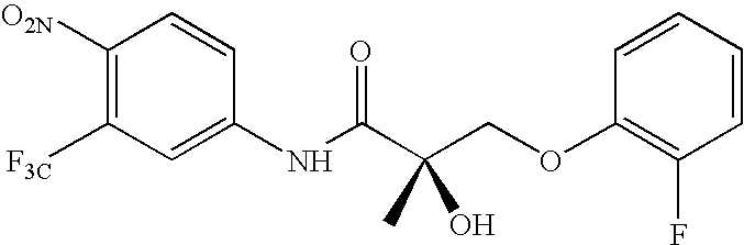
C1([O2N])=C([F3C])C=C(NC(C(COC2=C(F)C=CC=C2)(O)C)=O)C=C1
